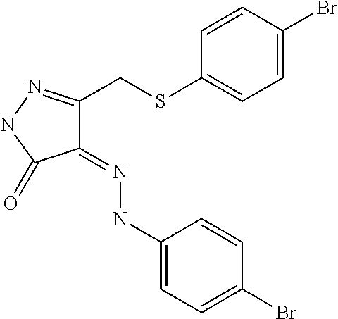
N1C(=O)C(=NNC2=CC=C(Br)C=C2)C(CSC2=CC=C(Br)C=C2)=N1
